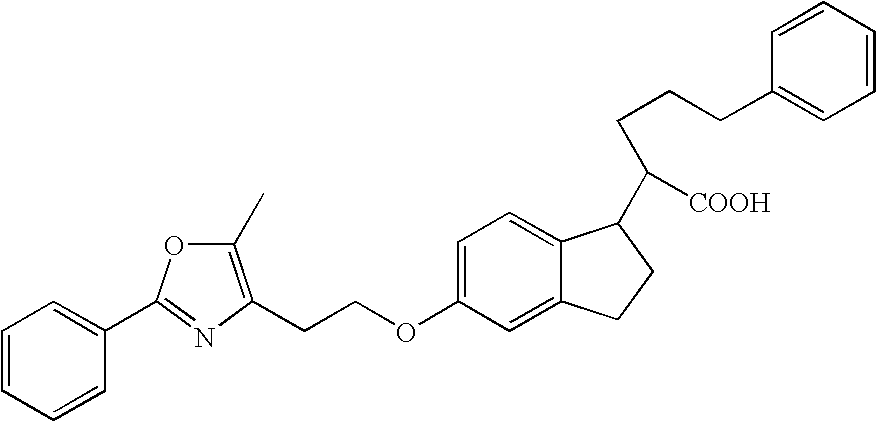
C1=CC=CC(C2=NC(CCOC3=CC=C4C(=C3)CCC4C([COOH])CCCC3=CC=CC=C3)=C(C)O2)=C1
